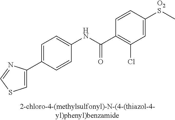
C1=C(C2=CC=C(NC(=O)C3=C(Cl)C=C([O2S]C)C=C3)C=C2)N=CS1
